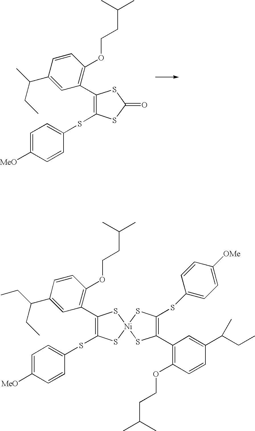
C1(C(C)CC)=CC(C2=C(SC3=CC=C([MeO])C=C3)SC(=O)S2)=C(OCCC(C)C)C=C1.C1(C(CC)CC)=CC(C2=C(SC3=CC=C([MeO])C=C3)S[Ni]3(S2)SC(C2=C(OCCC(C)C)C=CC(C(CC)C)=C2)=C(SC2=CC=C([OMe])C=C2)S3)=C(OCCC(C)C)C=C1
